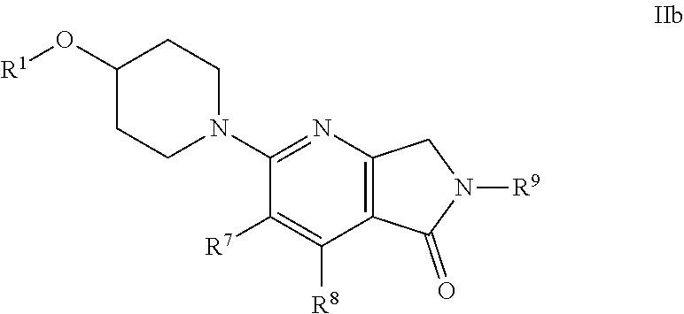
C12=C(N=C(N3CCC(O[R1])CC3)C([R7])=C1[R8])CN([R9])C2=O
